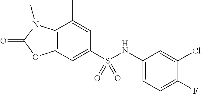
C1=C(C)C2=C(C=C1S(NC1=CC=C(F)C(Cl)=C1)(=O)=O)OC(=O)N2C
